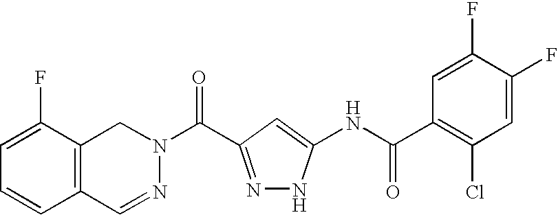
N1(C(=O)C2=NNC(NC(C3=C(Cl)C=C(F)C(F)=C3)=O)=C2)N=CC2=C(C1)C(F)=CC=C2
